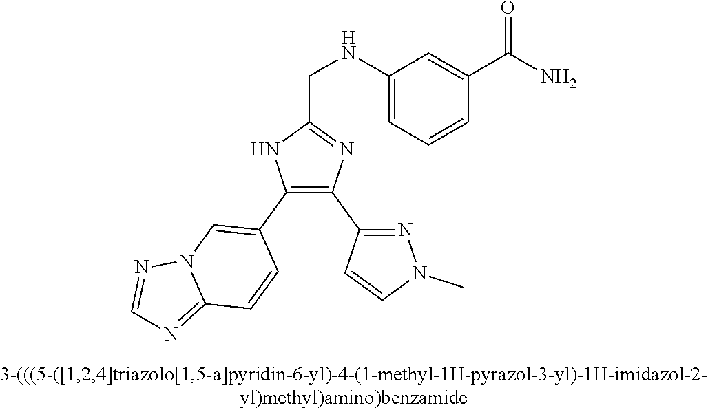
C1(NCC2=NC(C3=NN(C)C=C3)=C(C3=CN4C(=NC=N4)C=C3)N2)=CC=CC(C(N)=O)=C1
